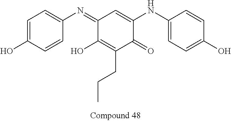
C1(=NC2=CC=C(O)C=C2)C(O)=C(CCC)C(=O)C(NC2=CC=C(O)C=C2)=C1
